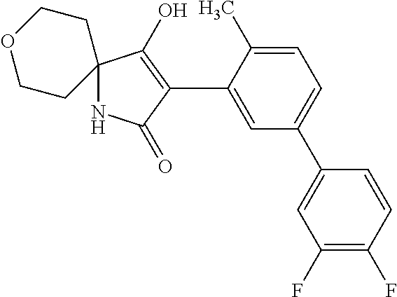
N1C2(C(O)=C(C3=CC(C4=CC(F)=C(F)C=C4)=CC=C3C)C1=O)CCOCC2
